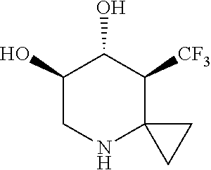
C1(O)CNC2(C([CF3])C1O)CC2
